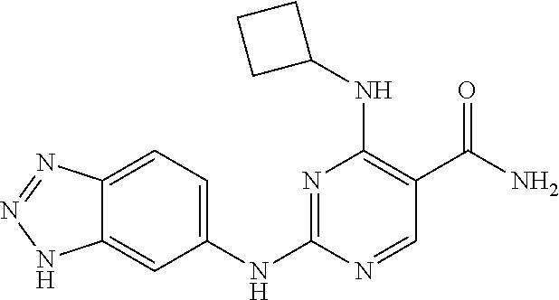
N1=C(NC2=CC=C3C(=C2)NN=N3)N=CC(C(N)=O)=C1NC1CCC1
